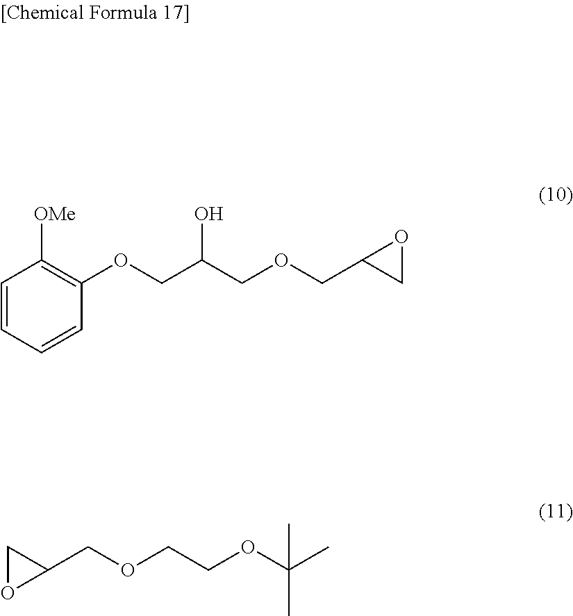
C1=CC=CC(OCC(COCC2CO2)O)=C1[OMe].C1(COCCOC(C)(C)C)CO1
